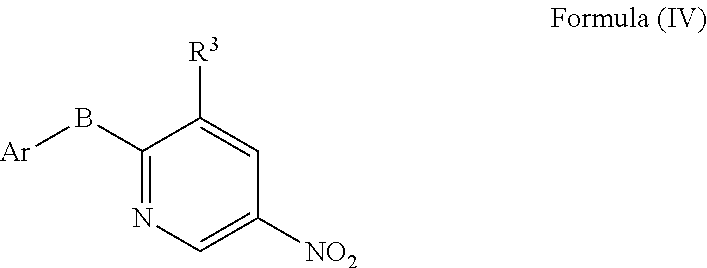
C1(B[Ar])=NC=C([NO2])C=C1[R3]
